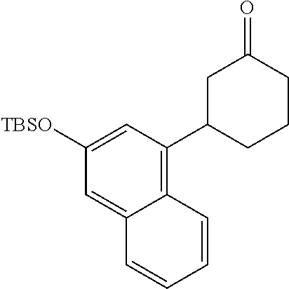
C12=CC([TBSO])=CC(C3CCCC(=O)C3)=C1C=CC=C2
